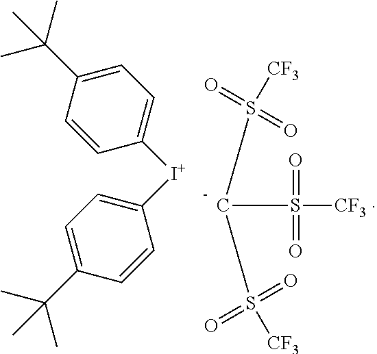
C1=C(C(C)(C)C)C=CC([I+]C2=CC=C(C(C)(C)C)C=C2)=C1.C(S(=O)(=O)[CF3])(S(=O)(=O)[CF3])S(=O)(=O)[CF3]
